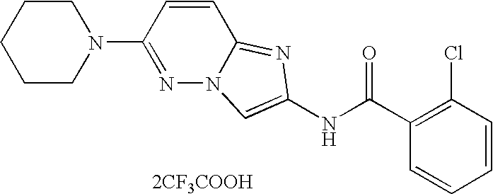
[2CF3COOH].C1=CC=CC(Cl)=C1C(NC1=CN2N=C(N3CCCCC3)C=CC2=N1)=O
